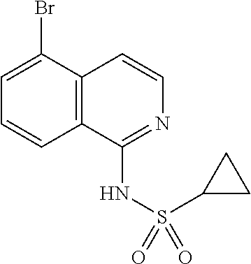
C12=C(C(Br)=CC=C1)C=CN=C2NS(C1CC1)(=O)=O
